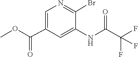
O=C(C(F)(F)F)NC1=CC(C(OC)=O)=CN=C1Br
